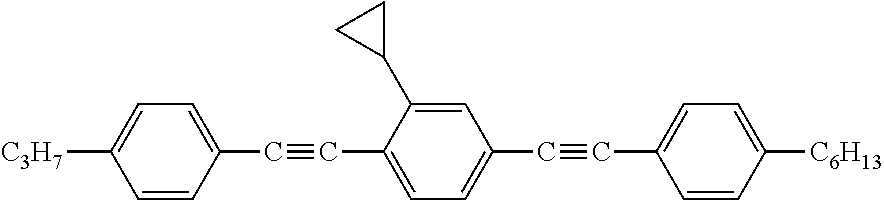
C1=CC(C#CC2=CC=C(C#CC3=CC=C([C6H13])C=C3)C=C2C2CC2)=CC=C1[C3H7]
